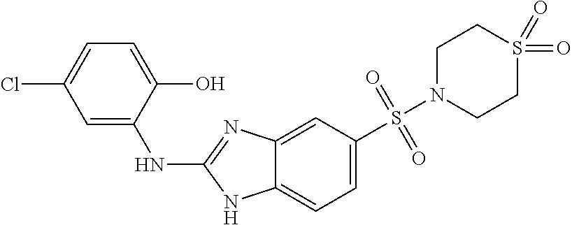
C1N(S(C2=CC=C3C(=C2)N=C(NC2=CC(Cl)=CC=C2O)N3)(=O)=O)CCS(=O)(=O)C1
